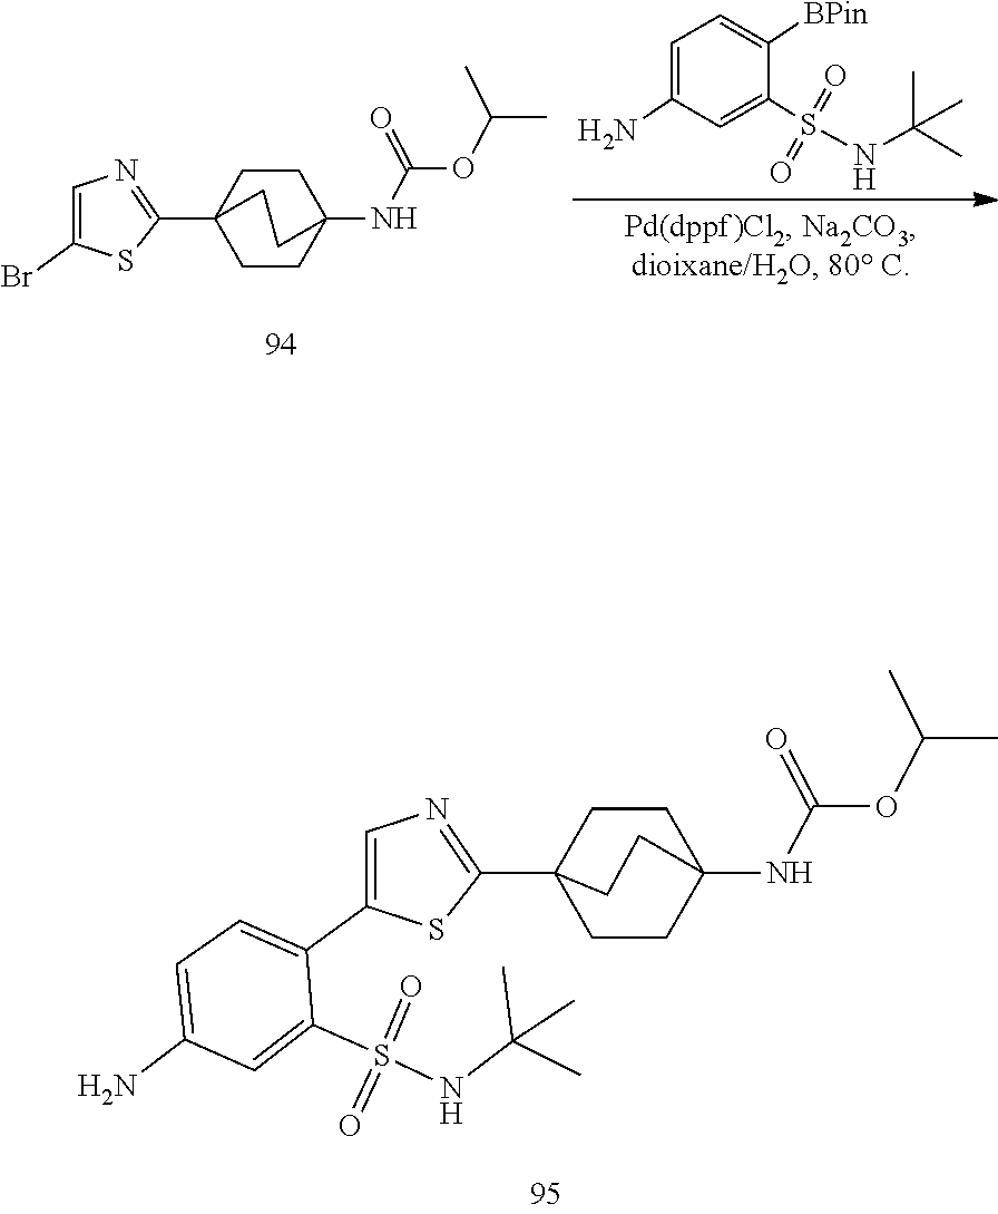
CC(C)OC(=O)NC12CCC(C3=NC=C(Br)S3)(CC1)CC2.O=S(C1=CC(N)=CC=C1[BPin])(=O)NC(C)(C)C.S(=O)(=O)(C1=CC(N)=CC=C1C1=CN=C(C23CCC(NC(OC(C)C)=O)(CC2)CC3)S1)NC(C)(C)C
